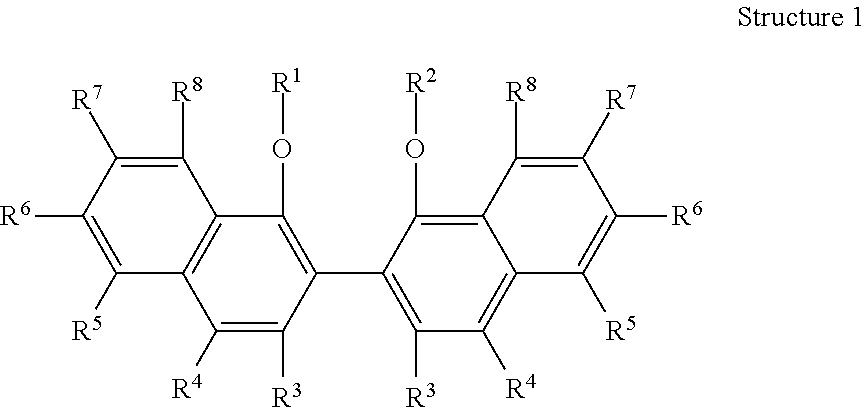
C1([R8])=C([R7])C([R6])=C([R5])C2=C1C(O[R1])=C(C1=C([R3])C([R4])=C3C(=C1O[R2])C([R8])=C([R7])C([R6])=C3[R5])C([R3])=C2[R4]
